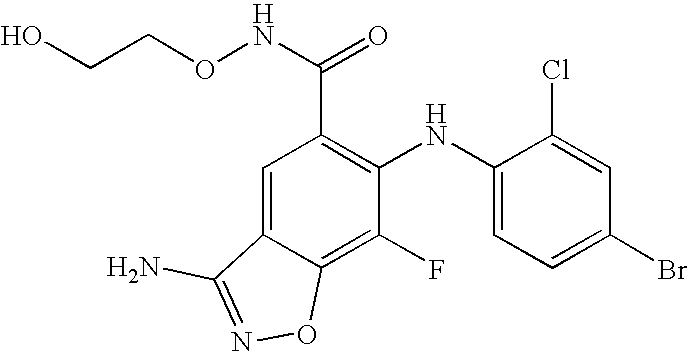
C1(F)=C2C(=CC(C(NOCCO)=O)=C1NC1=CC=C(Br)C=C1Cl)C(N)=NO2
